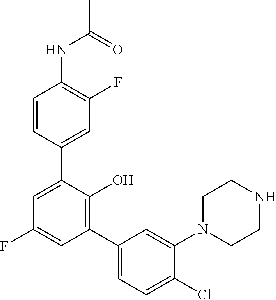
C1(NC(C)=O)=C(F)C=C(C2=CC(F)=CC(C3=CC=C(Cl)C(N4CCNCC4)=C3)=C2O)C=C1
